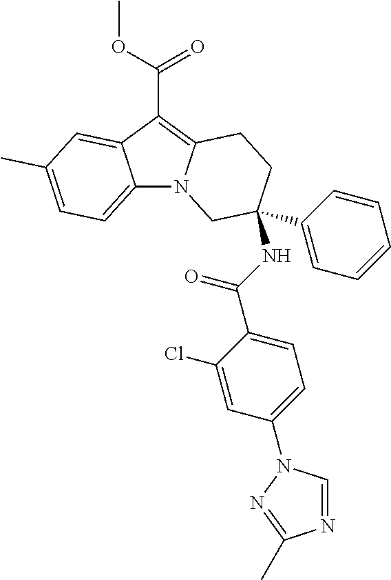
C12=CC=C(C)C=C1C(C(OC)=O)=C1N2CC(C2=CC=CC=C2)(NC(C2=CC=C(N3C=NC(C)=N3)C=C2Cl)=O)CC1
